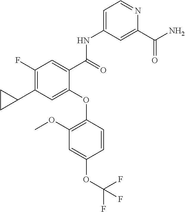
C1(F)=C(C2CC2)C=C(OC2=C(OC)C=C(OC(F)(F)F)C=C2)C(C(=O)NC2=CC=NC(C(N)=O)=C2)=C1
